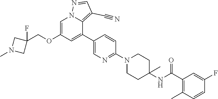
C1=C(OCC2(F)CN(C)C2)C=C(C2=CN=C(N3CCC(NC(C4=C(C)C=CC(F)=C4)=O)(C)CC3)C=C2)C2=C(C#N)C=NN12
